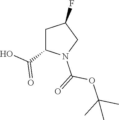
C1C(C(O)=O)N(C(OC(C)(C)C)=O)CC1F
